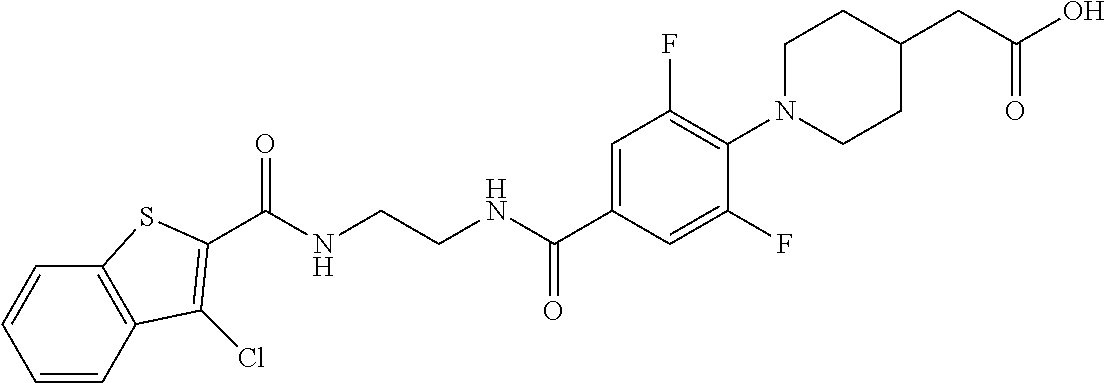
C1=CC2=C(C=C1)SC(C(NCCNC(C1=CC(F)=C(N3CCC(CC(=O)O)CC3)C(F)=C1)=O)=O)=C2Cl
